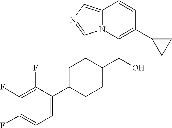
C1(F)=C(F)C(C2CCC(C(O)C3=C(C4CC4)C=CC4=CN=CN34)CC2)=CC=C1F
